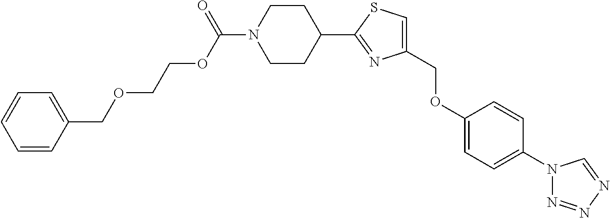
C1(COC2=CC=C(N3N=NN=C3)C=C2)=CSC(C2CCN(C(OCCOCC3=CC=CC=C3)=O)CC2)=N1
